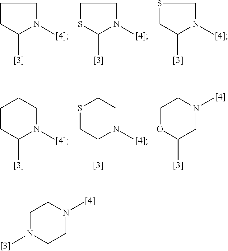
C1N(C)CCN(C)C1.C1(C)N(C)CCC1.C1(C)N(C)CCS1.C1(C)N(C)CSC1.C1(C)N(C)CCCC1.C1(C)N(C)CCSC1.C1(C)CN(C)CCO1
